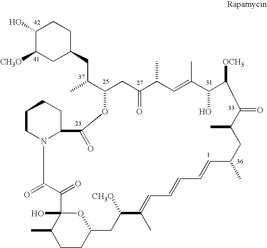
C1(O)C([CH3O])CC(CC(C)C2OC(=O)C3N(C(=O)C(=O)C4(O)OC(CC([CH3O])C(C)=CC=CC=CC(C)CC(C)C(=O)C([OCH3])C(O)C(C)=CC(C)C(=O)C2)CCC4C)CCCC3)CC1
